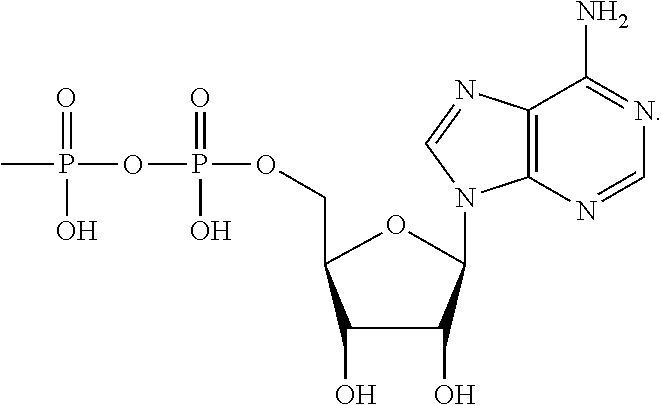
C1(O)C(O)C(N2C3=C(C(N)=NC=N3)N=C2)OC1COP(OP(C)(=O)O)(=O)O
